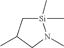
[Si]1(C)(C)CC(C)CN1C
